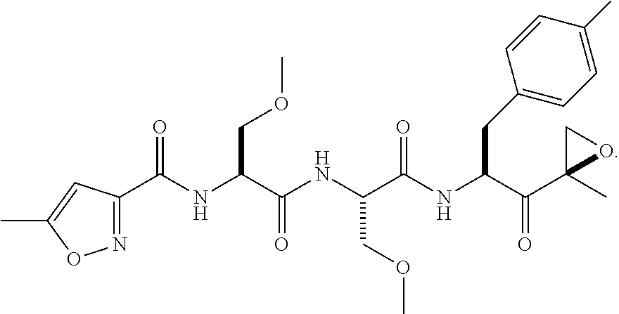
N1=C(C(NC(C(NC(C(NC(C(=O)C2(C)CO2)CC2=CC=C(C)C=C2)=O)COC)=O)COC)=O)C=C(C)O1
